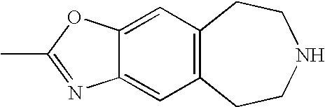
C12=C(CCNCC1)C=C1C(=C2)OC(C)=N1
